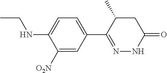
CCNC1=CC=C(C2=NNC(=O)CC2C)C=C1[O2N]
